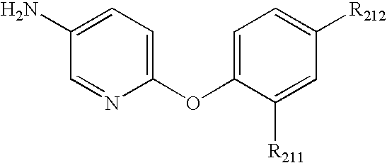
C1(OC2=CC=C([R212])C=C2[R211])=CC=C(N)C=N1
